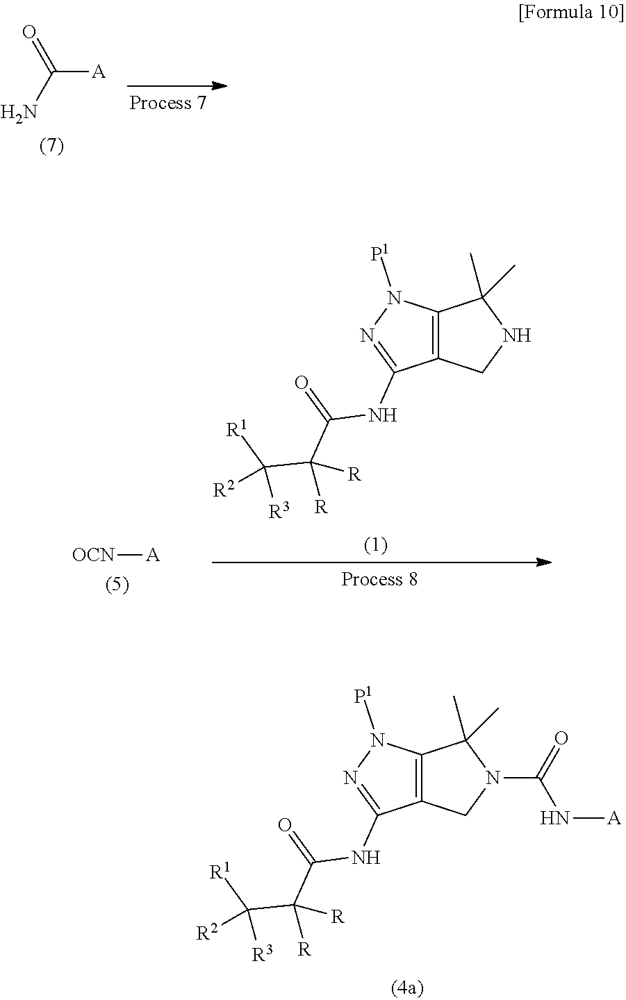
O=C([A])N.[OCN][A].C12=C(CNC1(C)C)C(NC(=O)C(C([R1])([R3])[R2])([R])[R])=NN2[P1].C12=C(CN(C(=O)N[A])C1(C)C)C(NC(=O)C(C([R1])([R3])[R2])([R])[R])=NN2[P1]
